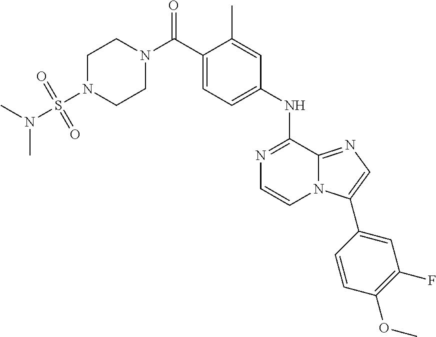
C1(C)=CC(NC2=NC=CN3C2=NC=C3C2=CC(F)=C(OC)C=C2)=CC=C1C(N1CCN(S(N(C)C)(=O)=O)CC1)=O
